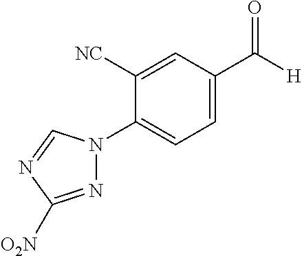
C1=C(C([H])=O)C=C([NC])C(N2N=C([O2N])N=C2)=C1
